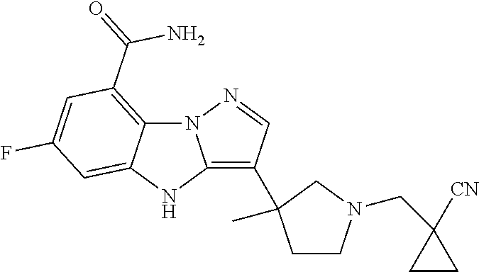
N12C3=C(C(=O)N)C=C(F)C=C3NC1=C(C1(C)CCN(CC3([CN])CC3)C1)C=N2
